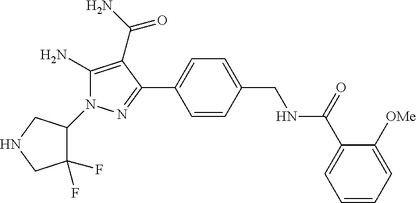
C1=CC(C2=NN(C3C(F)(F)CNC3)C(N)=C2C(=O)N)=CC=C1CNC(C1=CC=CC=C1[OMe])=O
